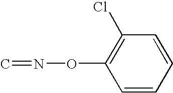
C1=CC=CC(Cl)=C1ON=C
